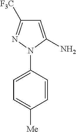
C1=CC(N2N=C([F3C])C=C2N)=CC=C1[Me]
